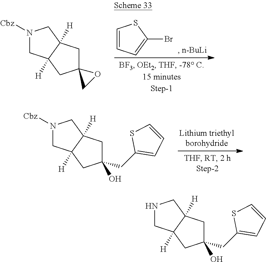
C1=CC=C(Br)S1.N1([Cbz])CC2([H])C([H])(C1)CC1(C2)CO1.N1([Cbz])CC2([H])C([H])(C1)CC(CC1=CC=CS1)(O)C2.N1CC2([H])C([H])(C1)CC(CC1=CC=CS1)(O)C2
